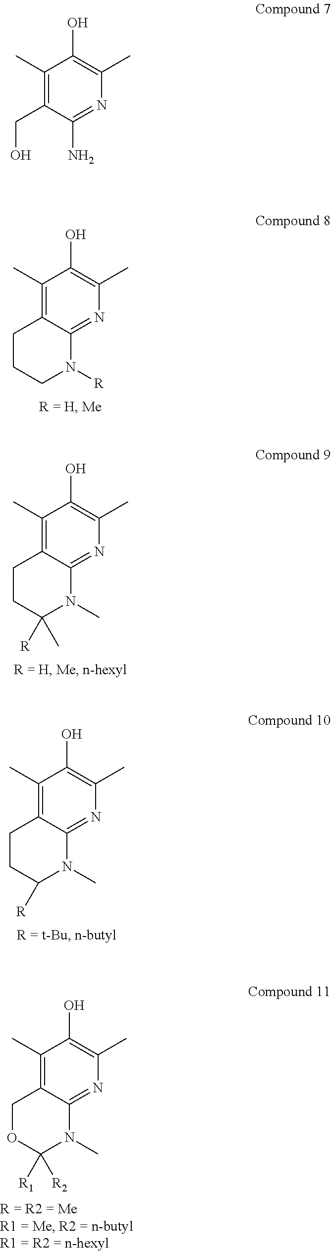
C1(C)=C(CO)C(N)=NC(C)=C1O.C1(C)=C2C(=NC(C)=C1O)N([R])CCC2.C1(C)=C2C(=NC(C)=C1O)N(C)C([R])(C)CC2.C1(C)=C2C(=NC(C)=C1O)N(C)C([R])CC2.C1(C)=C2C(=NC(C)=C1O)N(C)C([R1])([R2])OC2
